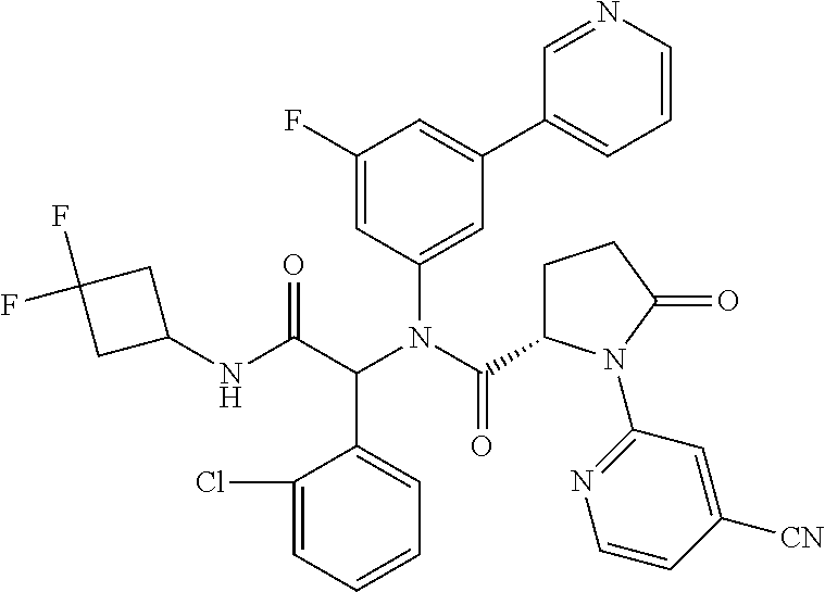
C1(Cl)=CC=CC=C1C(C(NC1CC(F)(F)C1)=O)N(C(C1CCC(=O)N1C1=NC=CC([CN])=C1)=O)C1=CC(C2=CC=CN=C2)=CC(F)=C1
